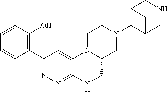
N1(C2C3CNCC2C3)CC2N(CC1)C1=CC(C3=C(O)C=CC=C3)=NN=C1NC2
